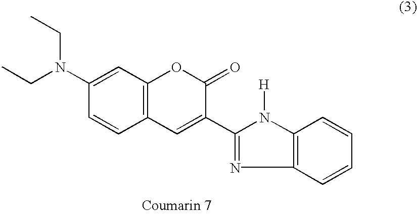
C1=CC2=C(C=C1N(CC)CC)OC(=O)C(C1=NC3=C(N1[H])C=CC=C3)=C2
